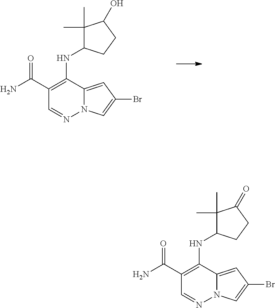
C1(C(N)=O)=C(NC2C(C)(C)C(O)CC2)C2=CC(Br)=CN2N=C1.C1(C(N)=O)=C(NC2C(C)(C)C(=O)CC2)C2=CC(Br)=CN2N=C1
